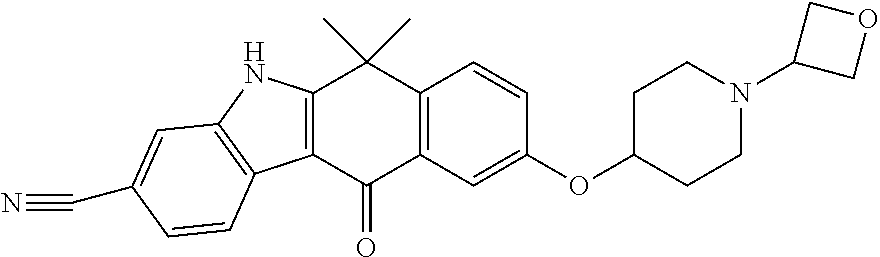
C12=C(C(=O)C3=C(C1(C)C)C=CC(OC1CCN(C4COC4)CC1)=C3)C1=C(N2)C=C(C#N)C=C1
